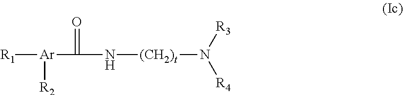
[R1][Ar](C(N[(CH2)t]N([R3])[R4])=O)[R2]
